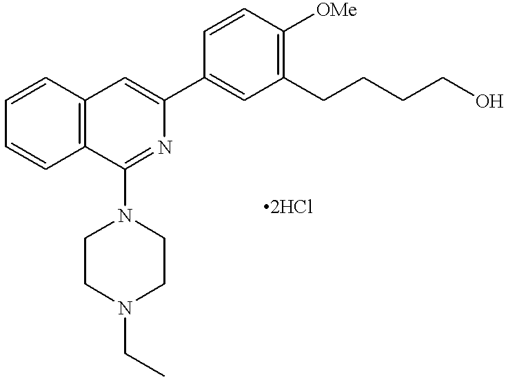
C1=CC2=C(C=C1)C=C(C1=CC(CCCCO)=C([OMe])C=C1)N=C2N1CCN(CC)CC1
